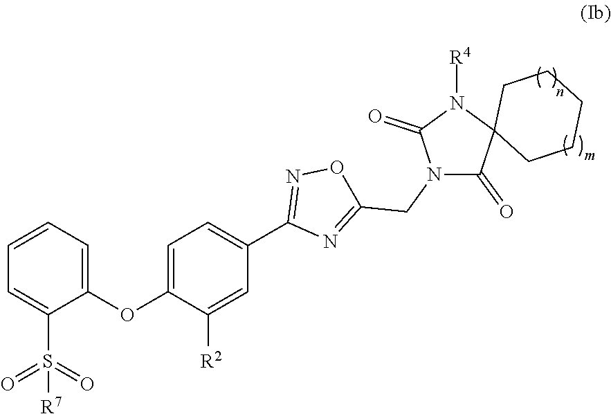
S(=O)(=O)([R7])C1=CC=CC=C1OC1=CC=C(C2=NOC(CN3C(=O)C4(N([R4])C3=O)CCCCC4)=N2)C=C1[R2]
